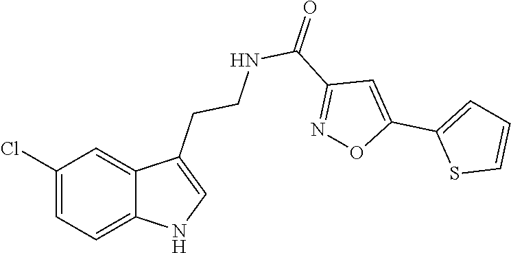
C1(Cl)=CC=C2C(=C1)C(CCNC(C1=NOC(C3=CC=CS3)=C1)=O)=CN2
